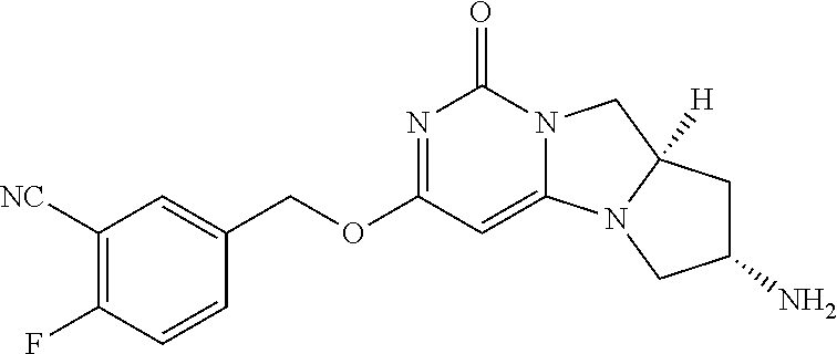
C1([NC])=C(F)C=CC(COC2=NC(=O)N3C(=C2)N2C([H])(C3)CC(N)C2)=C1
